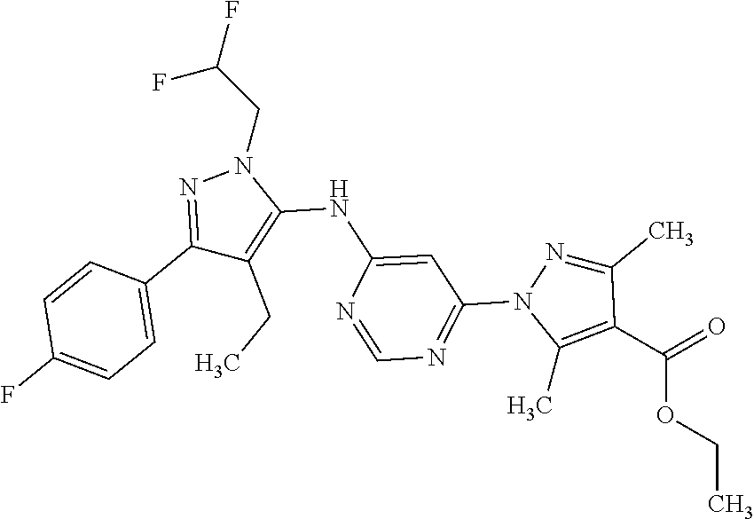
C1(C2=CC=C(F)C=C2)=NN(CC(F)F)C(NC2=CC(N3C(C)=C(C(OCC)=O)C(C)=N3)=NC=N2)=C1CC
